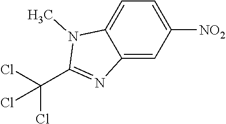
C1([NO2])=CC=C2C(=C1)N=C(C(Cl)(Cl)Cl)N2C
